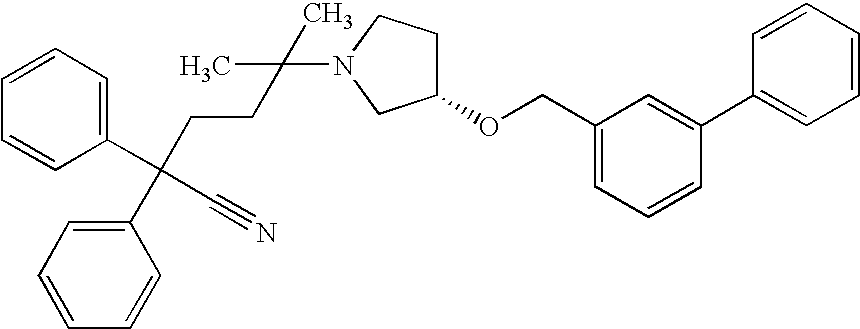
C1(C(CCC(C)(C)N2CC(OCC3=CC=CC(C4=CC=CC=C4)=C3)CC2)(C2=CC=CC=C2)C#N)=CC=CC=C1
